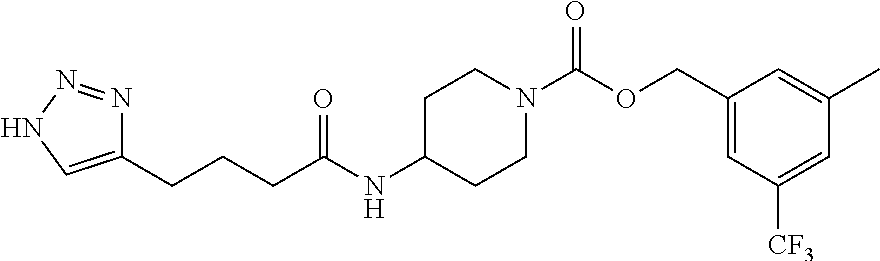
N1=NNC=C1CCCC(NC1CCN(C(OCC2=CC([CF3])=CC(C)=C2)=O)CC1)=O
